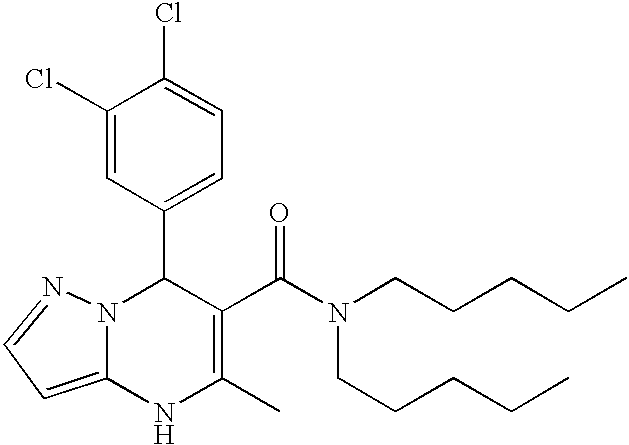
C1(Cl)=CC(C2N3C(=CC=N3)NC(C)=C2C(=O)N(CCCCC)CCCCC)=CC=C1Cl
